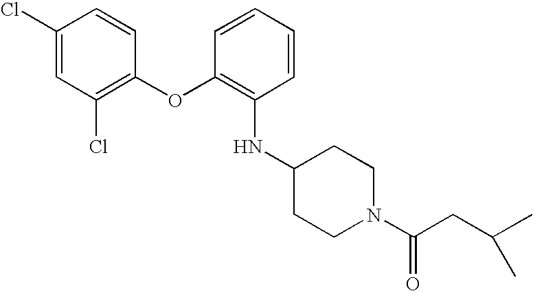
C1(Cl)=CC(Cl)=C(OC2=C(NC3CCN(C(CC(C)C)=O)CC3)C=CC=C2)C=C1
